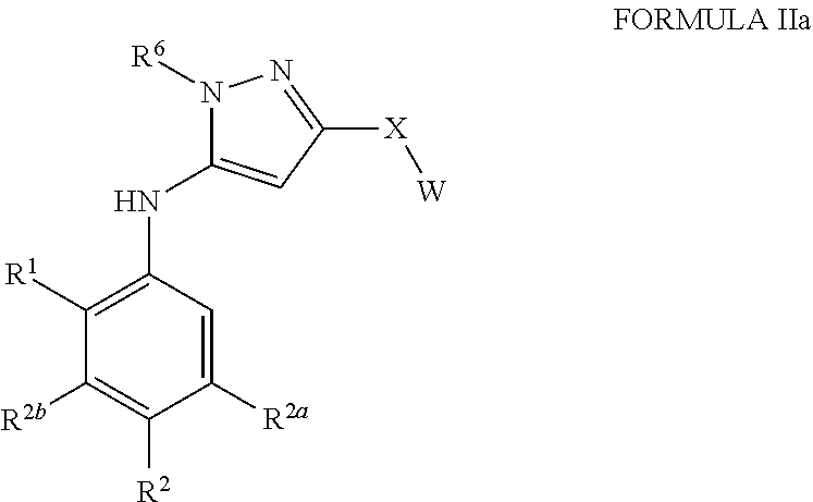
C1([R2b])=C([R2])C([R2a])=CC(NC2=CC([X][W])=NN2[R6])=C1[R1]
